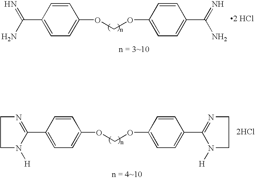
C1(C(=N)N)=CC=C(OCOC2=CC=C(C(=N)N)C=C2)C=C1.[2 HCl].C1(C2=NCCN2[H])=CC=C(OCOC2=CC=C(C3=NCCN3[H])C=C2)C=C1.[2HCl]
